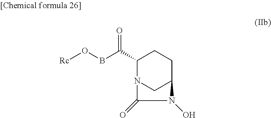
C1(C(=O)BO[Rc])N2CC(CC1)N(O)C2=O
